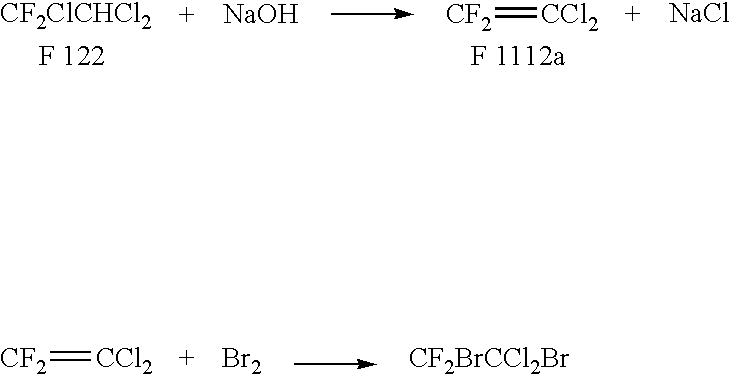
[NaOH].[CF2]=[CCl2].[CF2ClCHCl2].[NaCl].[CF2]=[CCl2].[Br2].[CF2BrCCl2Br]
